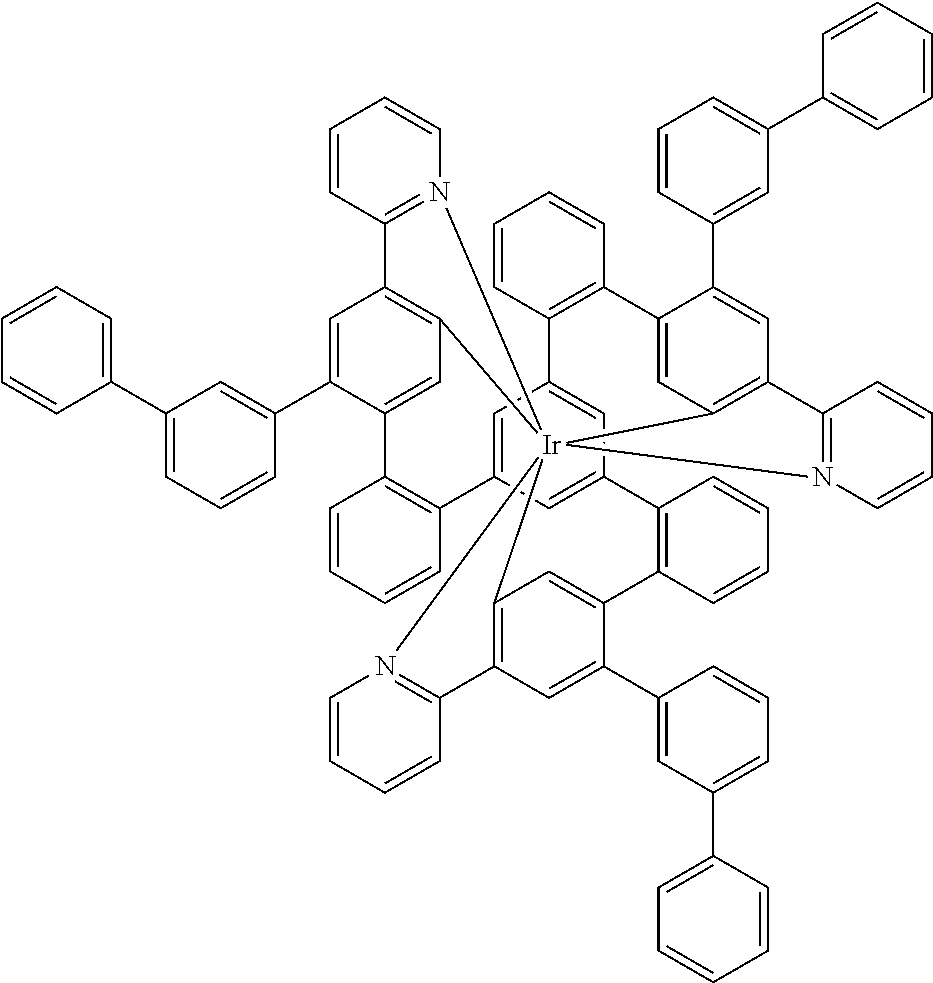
C1=C2C=C3C=C1C1=C(C=CC=C1)C1=CC4=C(C=C1C1=CC(C5=CC=CC=C5)=CC=C1)C1=N([Ir]456(C4=C(C=C(C7=CC(C8=CC=CC=C8)=CC=C7)C(=C4)C4=C2C=CC=C4)C2=N5C=CC=C2)C2=C(C=C(C4=CC(C5=CC=CC=C5)=CC=C4)C(=C2)C2=C3C=CC=C2)C2=N6C=CC=C2)C=CC=C1
